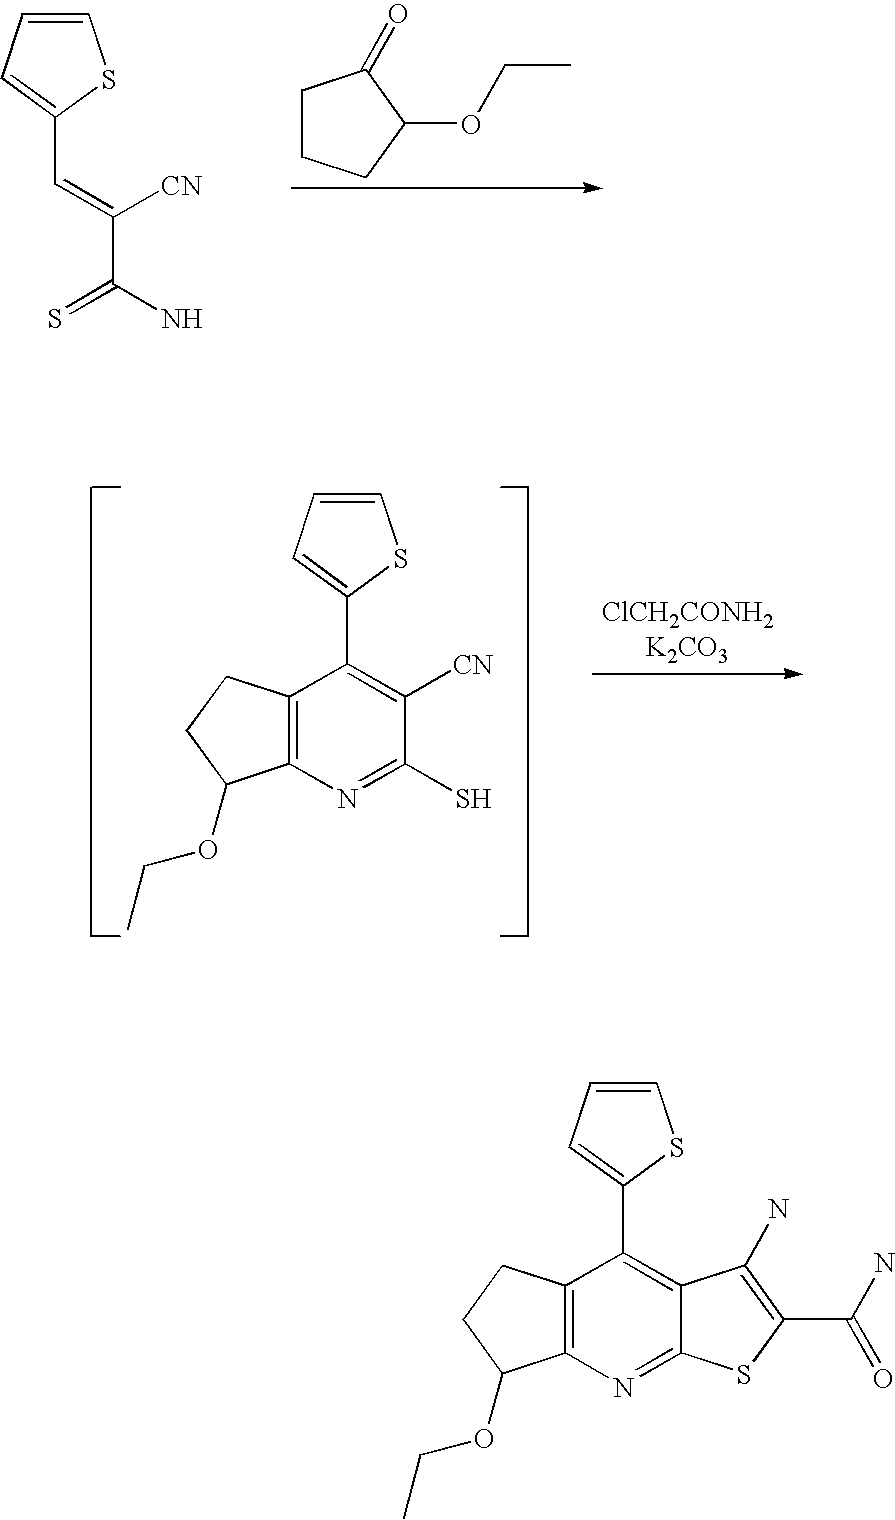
C1=CC=C(C=C(C(N)=S)[CN])S1.C1CCC(OCC)C1=O.C1=CC=C(C2=C([CN])C(S)=NC3=C2CCC3OCC)S1.C1=CC=C(C2=C3C(=NC4=C2CCC4OCC)SC(C(=O)N)=C3N)S1
